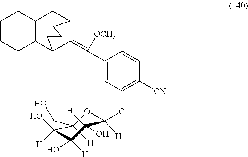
C1(CO)([H])C(O)([H])C(O)([H])C(O)([H])C(OC2=C([CN])C=CC(C([OCH3])=C3C4C5=C(CC3CCC4)CCCC5)=C2)([H])O1
